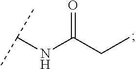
O=C(CC)NC(C)C
